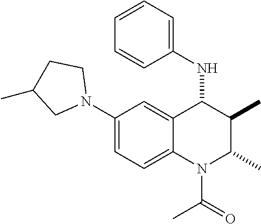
C1(N2CCC(C)C2)=CC=C2C(=C1)C(NC1=CC=CC=C1)C(C)C(C)N2C(C)=O
